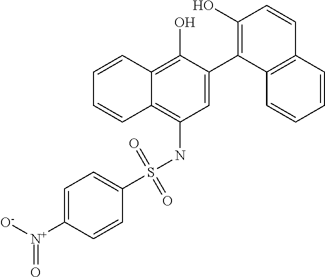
C1=C(C2=C(O)C=CC3=C2C=CC=C3)C(O)=C2C(=C1NS(C1=CC=C([N+](=O)[O-])C=C1)(=O)=O)C=CC=C2
